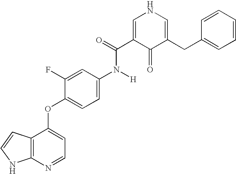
C1=C(C(=O)N([H])C2=CC=C(OC3=CC=NC4=C3C=CN4)C(F)=C2)C(=O)C(CC2=CC=CC=C2)=CN1
